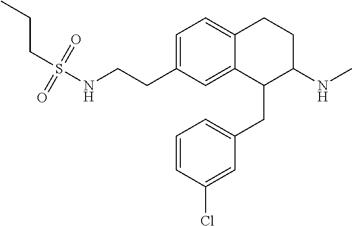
C1=C(CCNS(CCC)(=O)=O)C=C2C(=C1)CCC(NC)C2CC1=CC=CC(Cl)=C1
